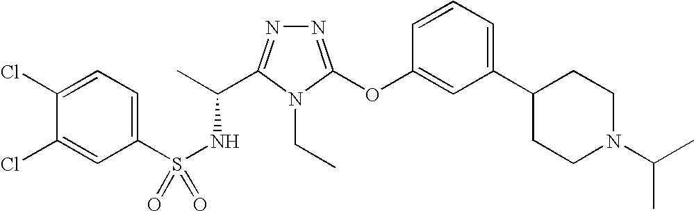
N1=C(OC2=CC(C3CCN(C(C)C)CC3)=CC=C2)N(CC)C(C(C)NS(=O)(C2=CC=C(Cl)C(Cl)=C2)=O)=N1
